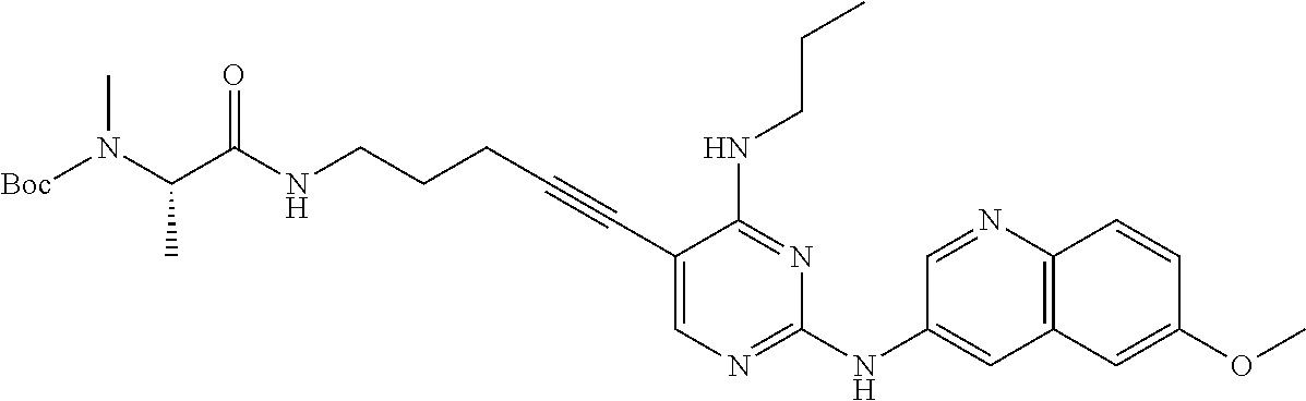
[Boc]N(C(C(NCCCC#CC1=CN=C(NC2=CC3=C(N=C2)C=CC(OC)=C3)N=C1NCCC)=O)C)C
